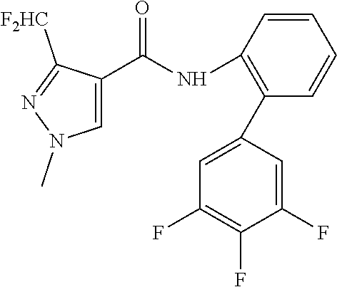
C1=C(C(NC2=C(C3=CC(F)=C(F)C(F)=C3)C=CC=C2)=O)C([F2HC])=NN1C
